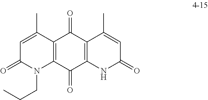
C1=C(C)C2=C(N(CCC)C1=O)C(=O)C1=C(C2=O)C(C)=CC(=O)N1
